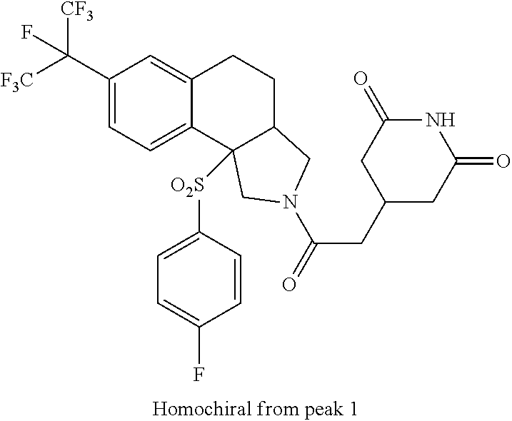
[F3C]C(C1=CC=C2C(=C1)CCC1C2([O2S]C2=CC=C(F)C=C2)CN(C(=O)CC2CC(=O)NC(=O)C2)C1)([CF3])F
